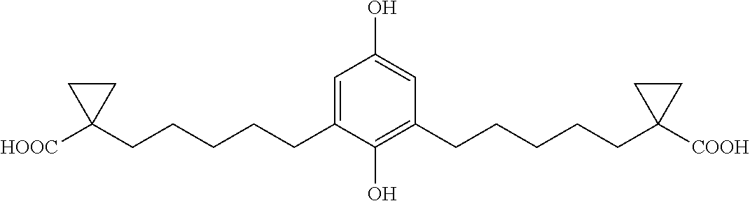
C1=C(CCCCCC2([HOOC])CC2)C(O)=C(CCCCCC2([COOH])CC2)C=C1O
